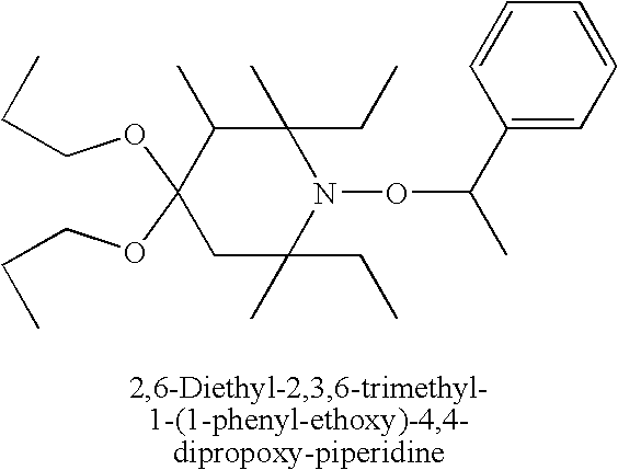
C(OC1(OCCC)C(C)C(C)(CC)N(OC(C)C2=CC=CC=C2)C(C)(CC)C1)CC
